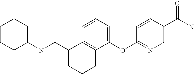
C12=C(C(OC3=NC=C(C(N)=O)C=C3)=CC=C1)CCCC2CNC1CCCCC1
